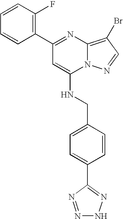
C1(C2=NC3=C(Br)C=NN3C(NCC3=CC=C(C4=NNN=N4)C=C3)=C2)=C(F)C=CC=C1
